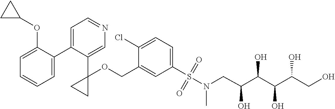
C1=C(C2=CC=NC=C2C2(OCC3=CC(S(N(CC(C(C(C(CO)O)O)O)O)C)(=O)=O)=CC=C3Cl)CC2)C(OC2CC2)=CC=C1
